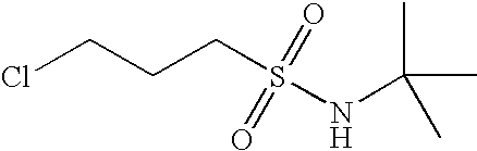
ClCCCS(NC(C)(C)C)(=O)=O
